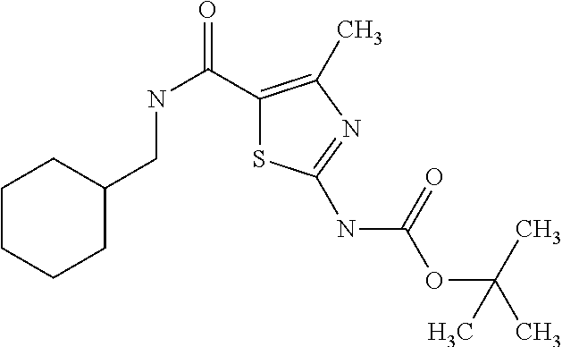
C1CCCC(CNC(C2=C(C)N=C(NC(OC(C)(C)C)=O)S2)=O)C1
